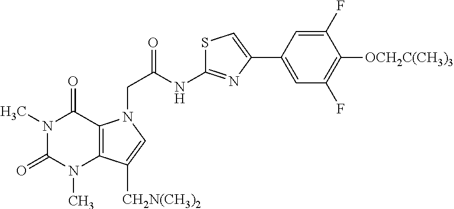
N1(C)C(=O)N(C)C2=C(C1=O)N(CC(NC1=NC(C3=CC(F)=C([OCH2C(CH3)3])C(F)=C3)=CS1)=O)C=C2[CH2N(CH3)2]
